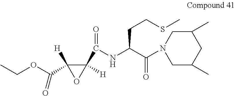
C1(C(NC(C(=O)N2CC(C)CC(C)C2)CCSC)=O)([H])C(C(OCC)=O)([H])O1
